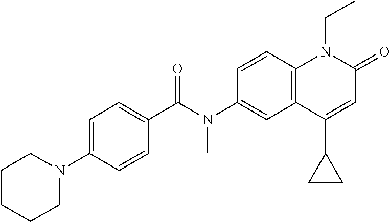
N(C1=CC2=C(C=C1)N(CC)C(=O)C=C2C1CC1)(C(C1=CC=C(N2CCCCC2)C=C1)=O)C
